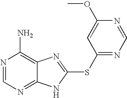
N1=CN=C2C(=C1N)N=C(SC1=NC=NC(OC)=C1)N2
